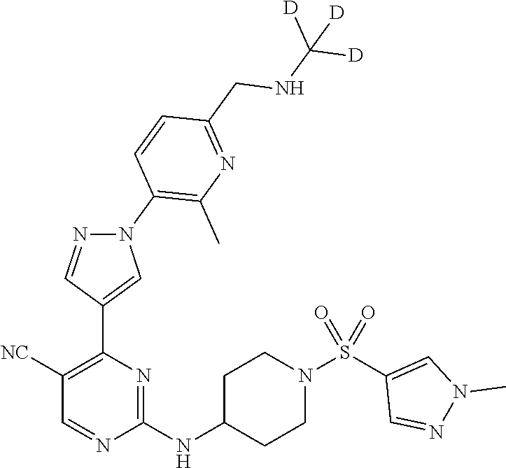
C1(NC2CCN(S(C3=CN(C)N=C3)(=O)=O)CC2)=NC(C2=CN(C3=C(C)N=C(CNC([D])([D])[D])C=C3)N=C2)=C([NC])C=N1
